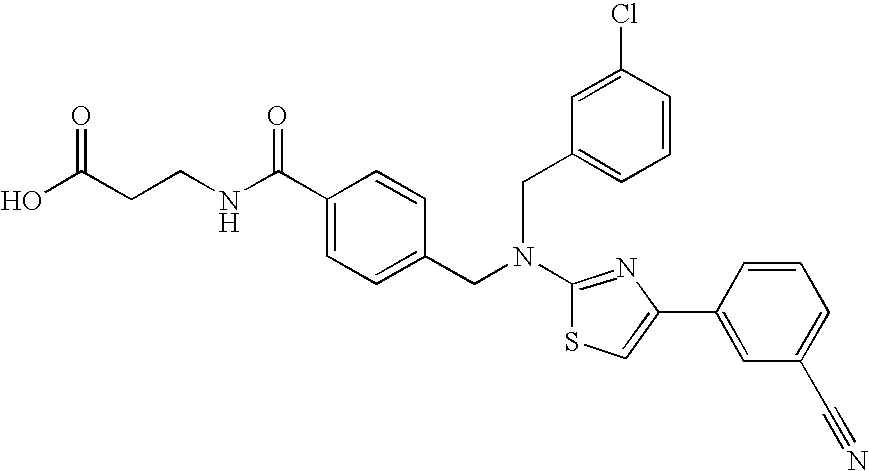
N(C1=NC(C2=CC(C#N)=CC=C2)=CS1)(CC1=CC=C(C(NCCC(O)=O)=O)C=C1)CC1=CC=CC(Cl)=C1
